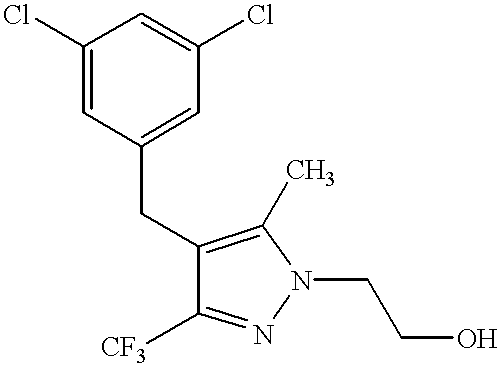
C1(Cl)=CC(CC2=C(C)N(CCO)N=C2[CF3])=CC(Cl)=C1
